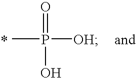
CP([OH])(=O)O
